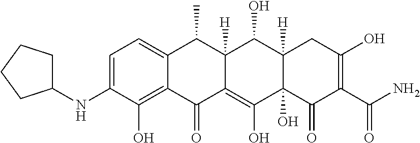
C1=C(NC2CCCC2)C(O)=C2C(=C1)C(C)C1([H])C(=C(O)C3(O)C([H])(C1O)CC(O)=C(C(N)=O)C3=O)C2=O
